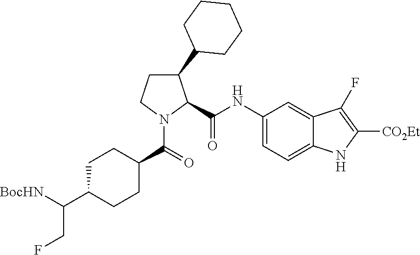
C1(NC(=O)C2C(C3CCCCC3)CCN2C(C2CCC(C([BocHN])CF)CC2)=O)=CC=C2C(=C1)C(F)=C([CO2Et])N2
